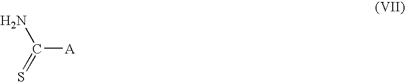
C([A])(=S)N
